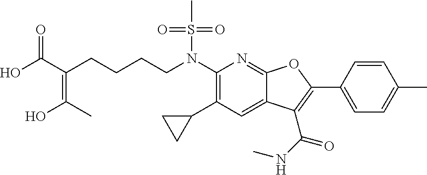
OC(C(CCCCN(C1=C(C2CC2)C=C2C(=N1)OC(C1=CC=C(C)C=C1)=C2C(NC)=O)S(C)(=O)=O)=C(C)O)=O
